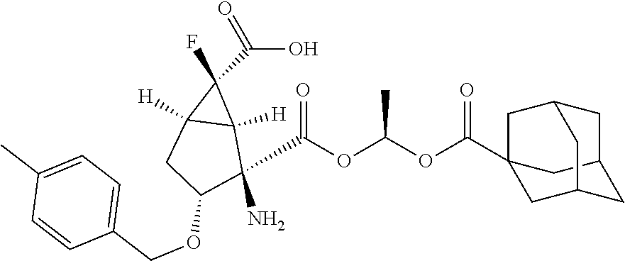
O=C(O)C1(F)C2([H])C1([H])C(N)(C(OC(OC(=O)C13CC4CC(C1)CC(C3)C4)C)=O)C(OCC1=CC=C(C)C=C1)C2
